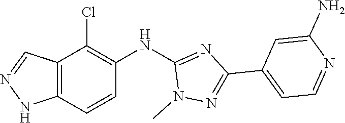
C1(Cl)=C(NC2=NC(C3=CC=NC(N)=C3)=NN2C)C=CC2=C1C=NN2
